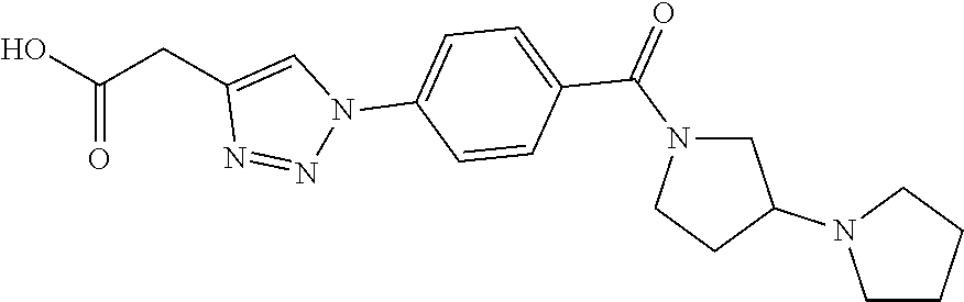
OC(CC1=CN(C2=CC=C(C(N3CCC(N4CCCC4)C3)=O)C=C2)N=N1)=O
